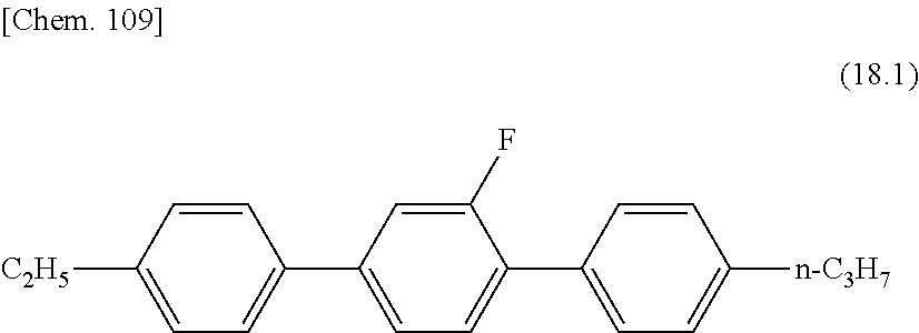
C1=CC([C2H5])=CC=C1C1=CC=C(C2=CC=C([n-C3H7])C=C2)C(F)=C1
